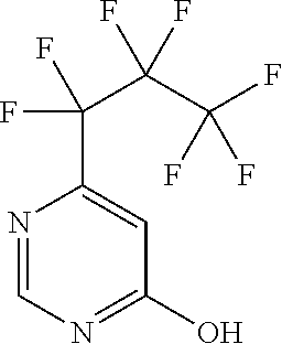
N1=CN=C(O)C=C1C(C(C(F)(F)F)(F)F)(F)F
